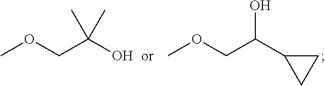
COCC(C1CC1)O.COCC(O)(C)C
